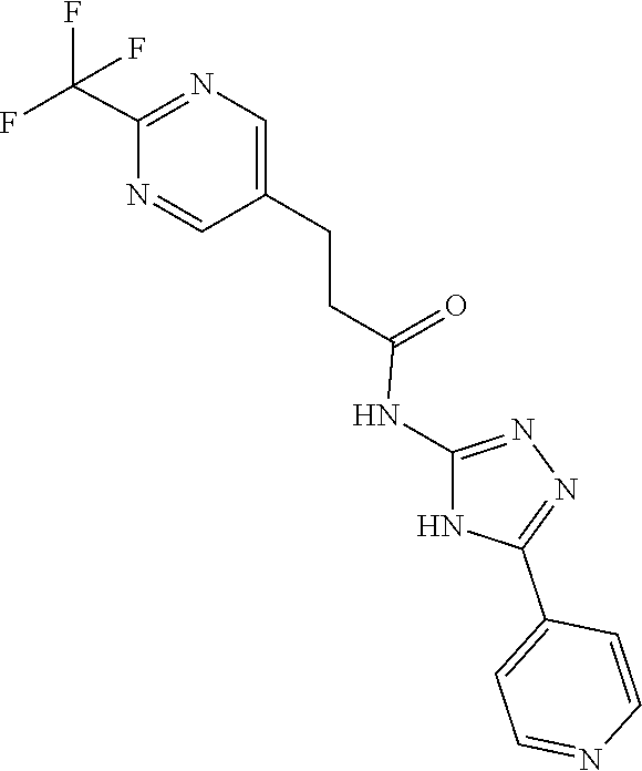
N1=C(NC(=O)CCC2=CN=C(C(F)(F)F)N=C2)NC(C2=CC=NC=C2)=N1
